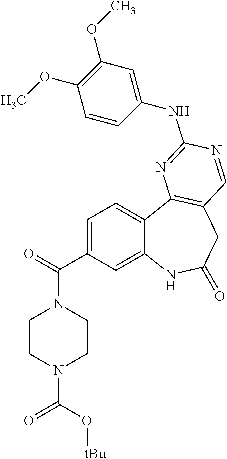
C12=CC(C(=O)N3CCN(C(O[tBu])=O)CC3)=CC=C1C1=C(CC(=O)N2)C=NC(NC2=CC(OC)=C(OC)C=C2)=N1
